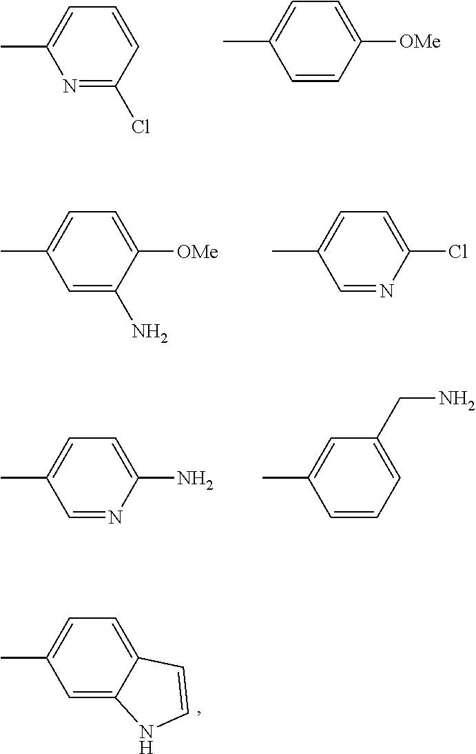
N1=C(Cl)C=CC=C1C.C1=CC([OMe])=CC=C1C.C1=C(N)C([OMe])=CC=C1C.C1=NC(Cl)=CC=C1C.C1=NC(N)=CC=C1C.C1=CC=C(CN)C=C1C.C1=C2C(=CC=C1C)C=CN2
